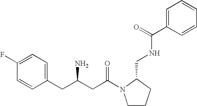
C1(F)=CC=C(CC(CC(=O)N2CCCC2CNC(C2=CC=CC=C2)=O)N)C=C1
